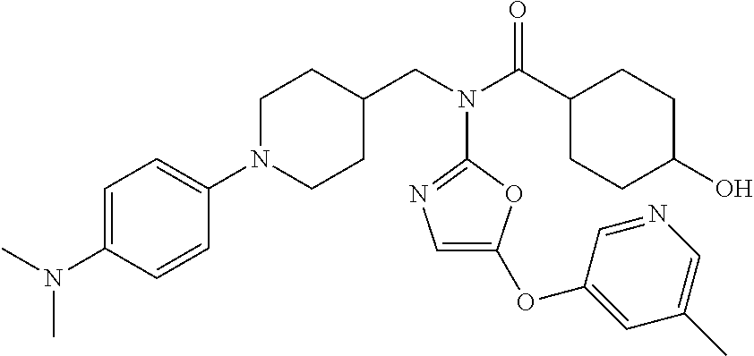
C1N(C2=CC=C(N(C)C)C=C2)CCC(CN(C(C2CCC(O)CC2)=O)C2=NC=C(OC3=CC(C)=CN=C3)O2)C1
